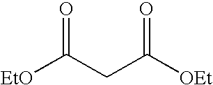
[EtO]C(CC([OEt])=O)=O
